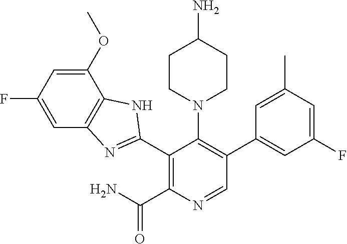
C1=NC(C(=O)N)=C(C2=NC3=C(N2)C(OC)=CC(F)=C3)C(N2CCC(N)CC2)=C1C1=CC(F)=CC(C)=C1
